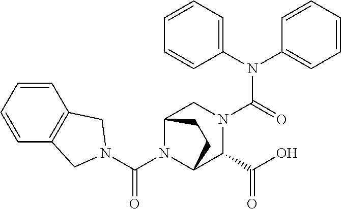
C(N1C2C(C(O)=O)N(C(N(C3=CC=CC=C3)C3=CC=CC=C3)=O)CC1CC2)(N1CC2=C(C1)C=CC=C2)=O
